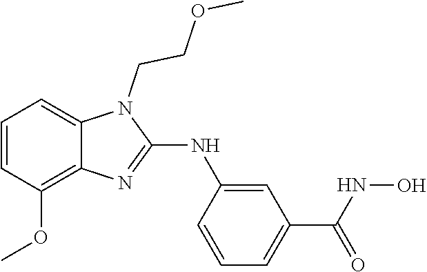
C1=CC(OC)=C2C(=C1)N(CCOC)C(NC1=CC(C(=O)NO)=CC=C1)=N2
